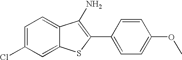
C1(C2=CC=C(OC)C=C2)=C(N)C2=CC=C(Cl)C=C2S1
